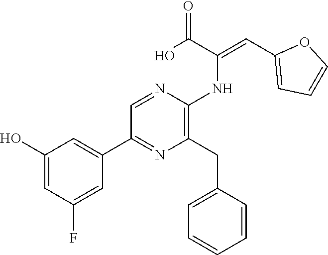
C1(O)=CC(F)=CC(C2=NC(CC3=CC=CC=C3)=C(NC(=CC3=CC=CO3)C(O)=O)N=C2)=C1
